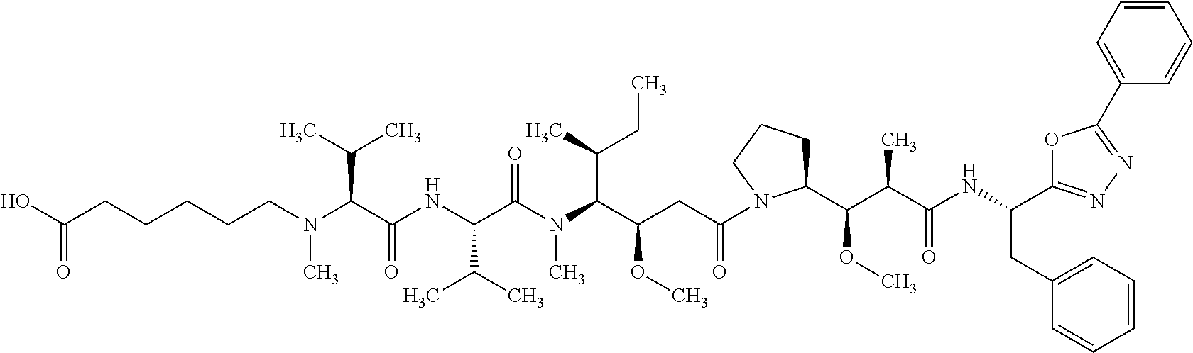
OC(CCCCCN(C(C(NC(C(N(C)C(C(CC(=O)N1C(C(C(C(NC(CC2=CC=CC=C2)C2=NN=C(C3=CC=CC=C3)O2)=O)C)OC)CCC1)OC)C(C)CC)=O)C(C)C)=O)C(C)C)C)=O
